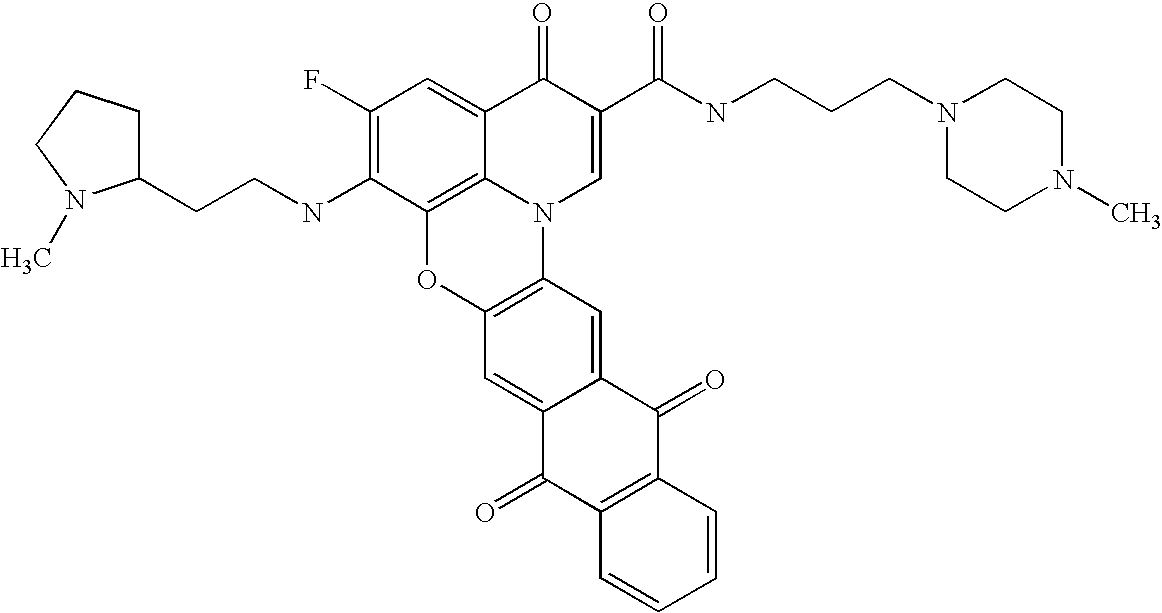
C1(F)=C(NCCC2CCCN2C)C2=C3C(=C1)C(=O)C(C(NCCCN1CCN(C)CC1)=O)=CN3C1=C(O2)C=C2C(=C1)C(=O)C1=C(C2=O)C=CC=C1
